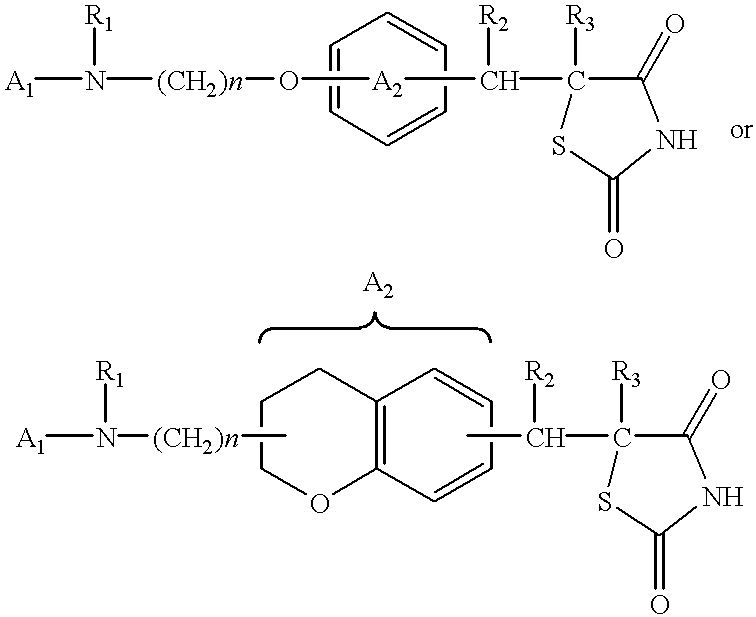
[A1]N([R1])[(CH2)n]O[A2]C(C1([R3])SC(=O)NC1=O)[R2].C1=CC=CC=C1.[A1]N([R1])[(CH2)n]C.C1COC2=C(C1)C=CC=C2.CC(C1([R3])SC(=O)NC1=O)[R2]
